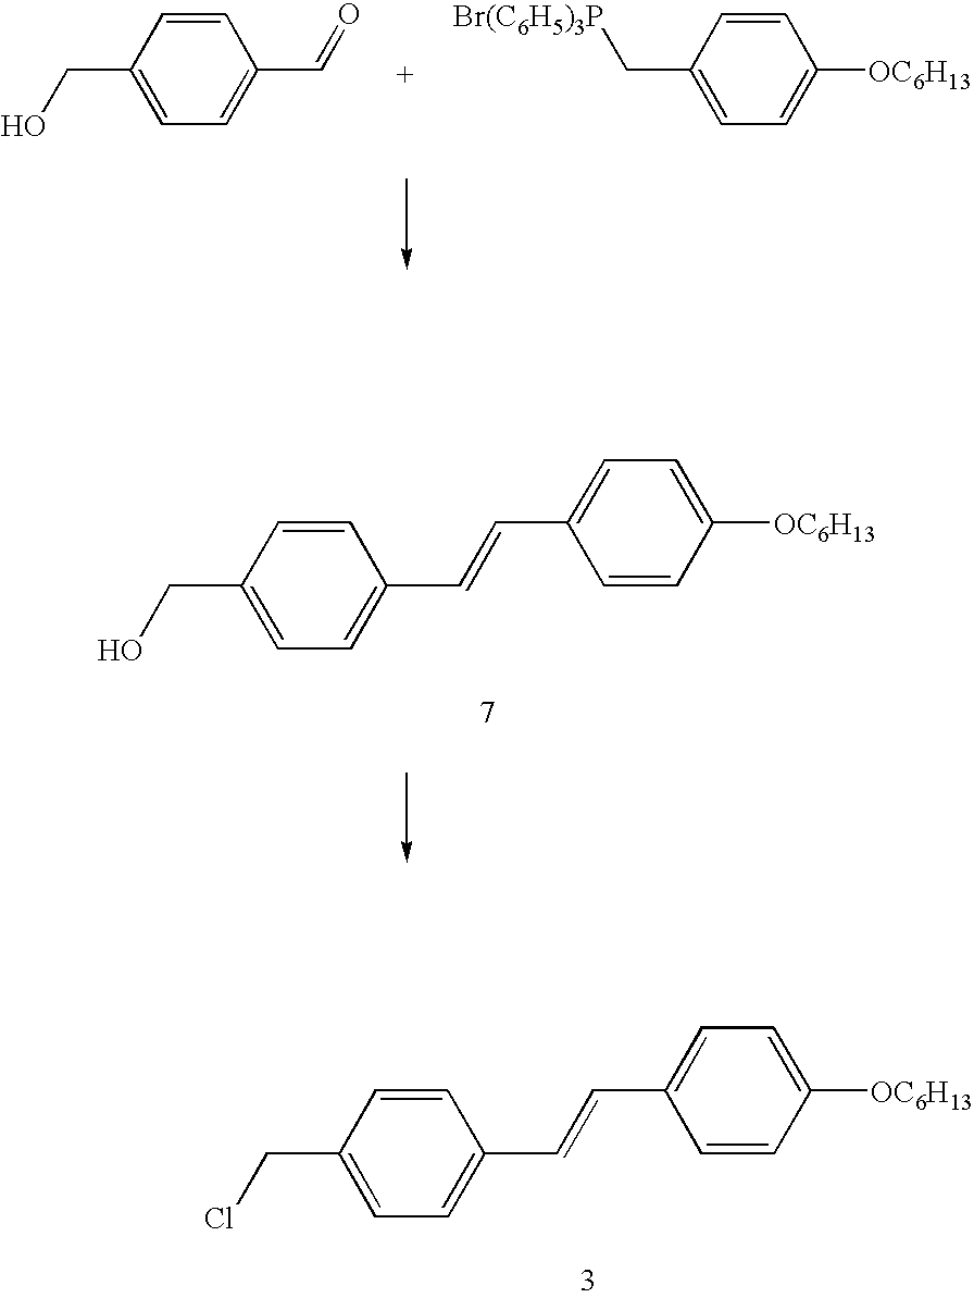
C1=CC(CCl)=CC=C1C=CC1=CC=C([OC6H13])C=C1.C1=CC(CO)=CC=C1C=O.C1=CC(C[Br(C6H5)3P])=CC=C1[OC6H13].C1=CC(CO)=CC=C1C=CC1=CC=C([OC6H13])C=C1
